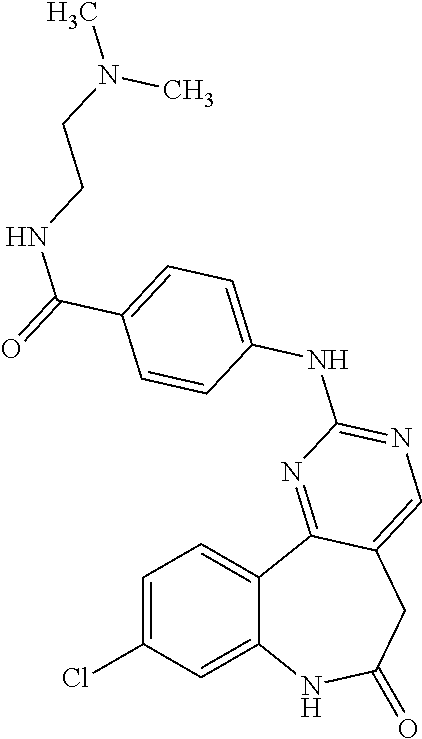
C1=C(Cl)C=C2C(=C1)C1=NC(NC3=CC=C(C(=O)NCCN(C)C)C=C3)=NC=C1CC(=O)N2
